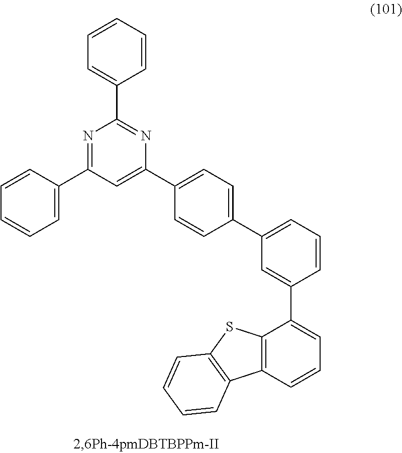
C1(C2=CC=CC=C2)=NC(C2=CC=C(C3=CC=CC(C4=CC=CC5=C4SC4=C5C=CC=C4)=C3)C=C2)=CC(C2=CC=CC=C2)=N1
